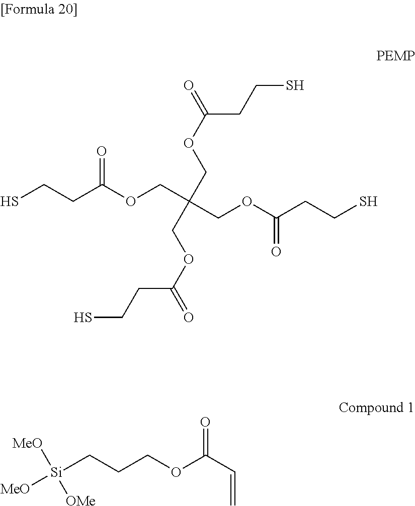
SCCC(OCC(COC(CCS)=O)(COC(=O)CCS)COC(=O)CCS)=O.[Si](CCCOC(C=C)=O)([MeO])([OMe])[MeO]
